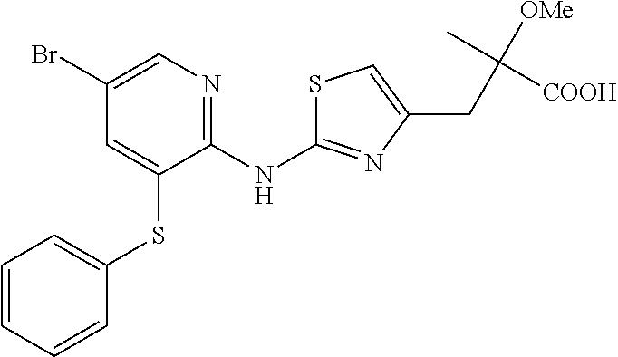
C1(Br)=CN=C(NC2=NC(CC([OMe])(C)[COOH])=CS2)C(SC2=CC=CC=C2)=C1
